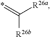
[R26b]C(=*)[R26a]
